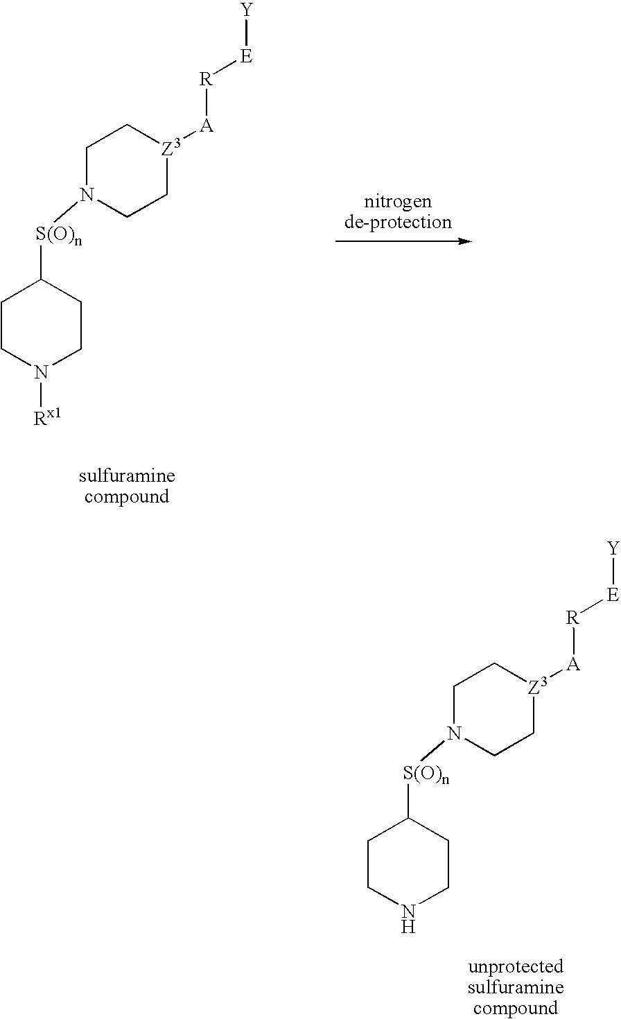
C1C[Z3]([A][R][E][Y])CCN1[S(O)n]C1CCN([Rx1])CC1.C1C[Z3]([A][R][E][Y])CCN1[S(O)n]C1CCNCC1
